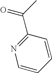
N1=C(C(C)=O)C=CC=C1
